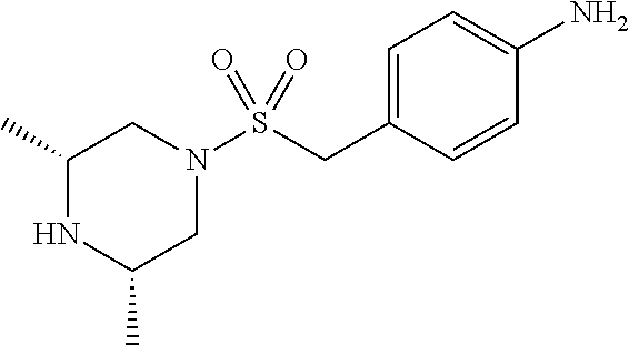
C1=C(CS(N2CC(C)NC(C)C2)(=O)=O)C=CC(N)=C1
